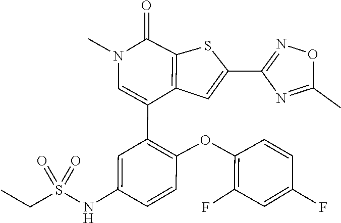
C1(F)=C(OC2=C(C3=CN(C)C(=O)C4=C3C=C(C3=NOC(C)=N3)S4)C=C(NS(CC)(=O)=O)C=C2)C=CC(F)=C1
